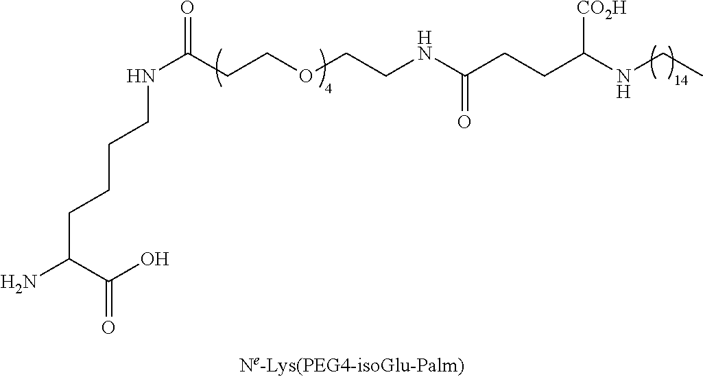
N(C(CCOCCNC(CCC(NCC)[CO2H])=O)=O)CCCCC(N)C(O)=O
